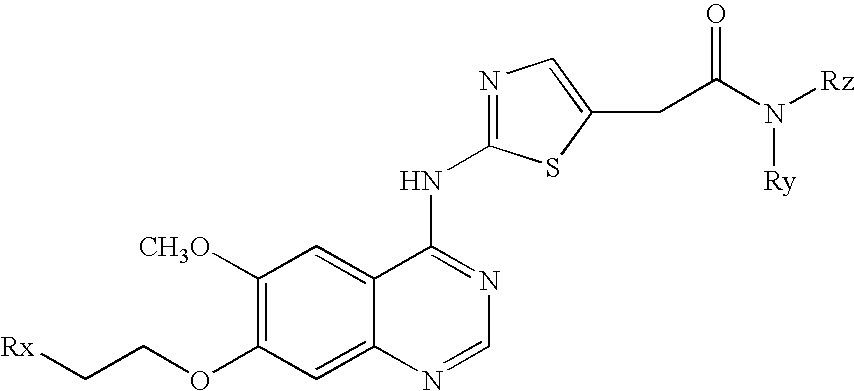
C1([CH3O])=C(OCC[Rx])C=C2C(=C1)C(NC1=NC=C(CC(N([Rz])[Ry])=O)S1)=NC=N2
